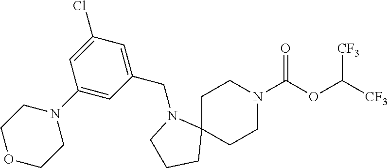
C1C2(CCN(C(OC([CF3])[CF3])=O)C1)N(CC1=CC(Cl)=CC(N3CCOCC3)=C1)CCC2
